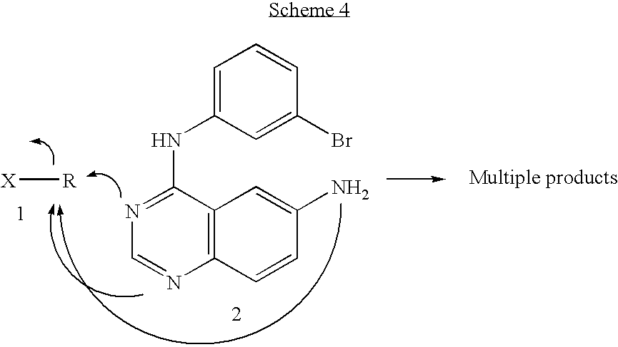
N1=C(NC2=CC=CC(Br)=C2)C2=C(N=C1)C=CC(N)=C2.[X][R]
